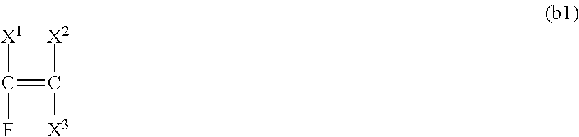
C(=C([X2])[X3])([X1])F
